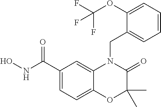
C1(C(NO)=O)=CC=C2C(=C1)N(CC1=CC=CC=C1OC(F)(F)F)C(=O)C(C)(C)O2
